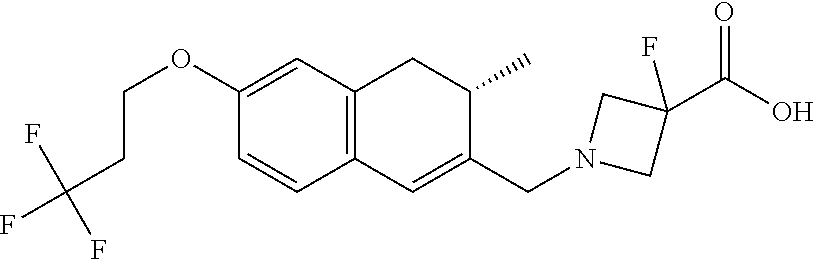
C12=C(C=C(OCCC(F)(F)F)C=C1)CC(C)C(CN1CC(F)(C(O)=O)C1)=C2
